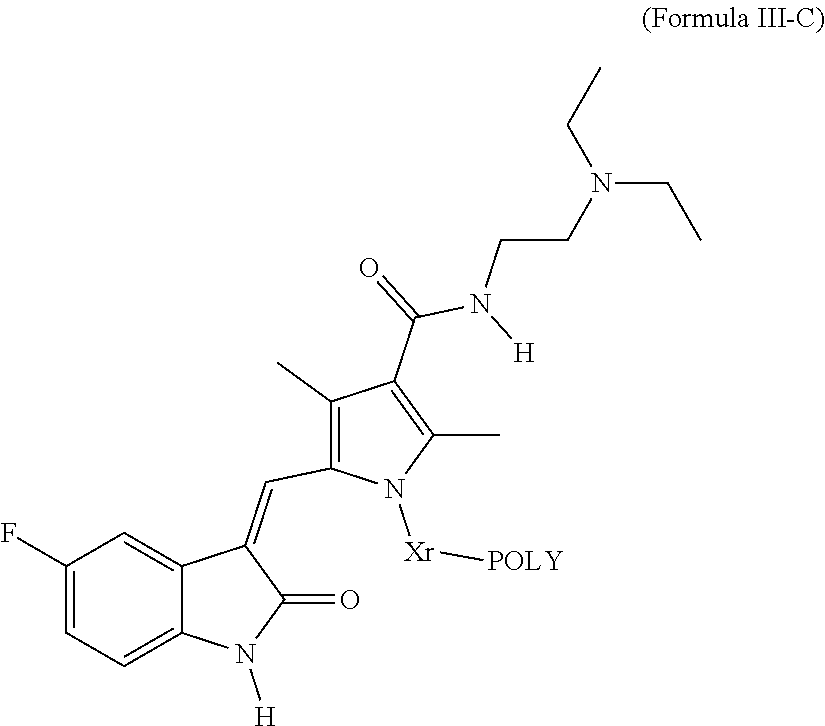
C1(F)=CC=C2C(=C1)C(=CC1=C(C)C(C(=O)N([H])CCN(CC)CC)=C(C)N1[Xr][POLY])C(=O)N2[H]
